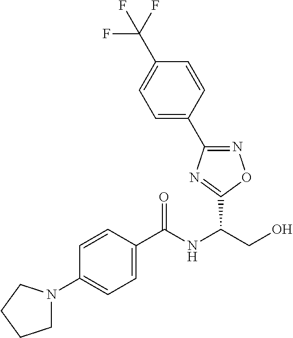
C(NC(CO)C1=NC(C2=CC=C(C(F)(F)F)C=C2)=NO1)(=O)C1=CC=C(N2CCCC2)C=C1
